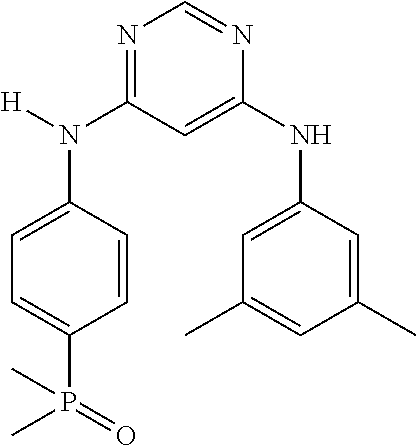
N1=C(N(C2=CC=C(P(=O)(C)C)C=C2)[H])C=C(NC2=CC(C)=CC(C)=C2)N=C1
